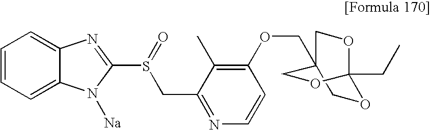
C1=CC=C2C(=C1)N=C(S(=O)CC1=NC=CC(OCC34COC(CC)(OC3)OC4)=C1C)N2[Na]
